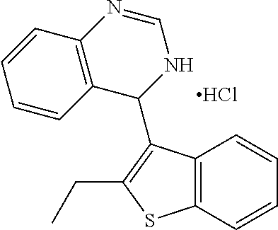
C12=C(C=CC=C1)SC(CC)=C2C1NC=NC2=C1C=CC=C2.Cl
